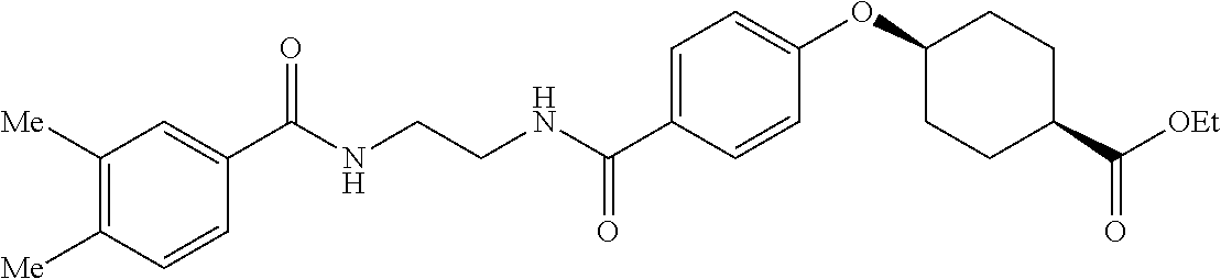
C1=C(C(NCCNC(C2=CC([Me])=C([Me])C=C2)=O)=O)C=CC(OC2CCC(C(=O)[OEt])CC2)=C1
